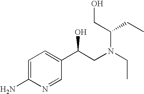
NC1=CC=C(C(CN(C(CO)CC)CC)O)C=N1
